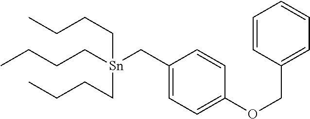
C1(C[Sn](CCCC)(CCCC)CCCC)=CC=C(OCC2=CC=CC=C2)C=C1
